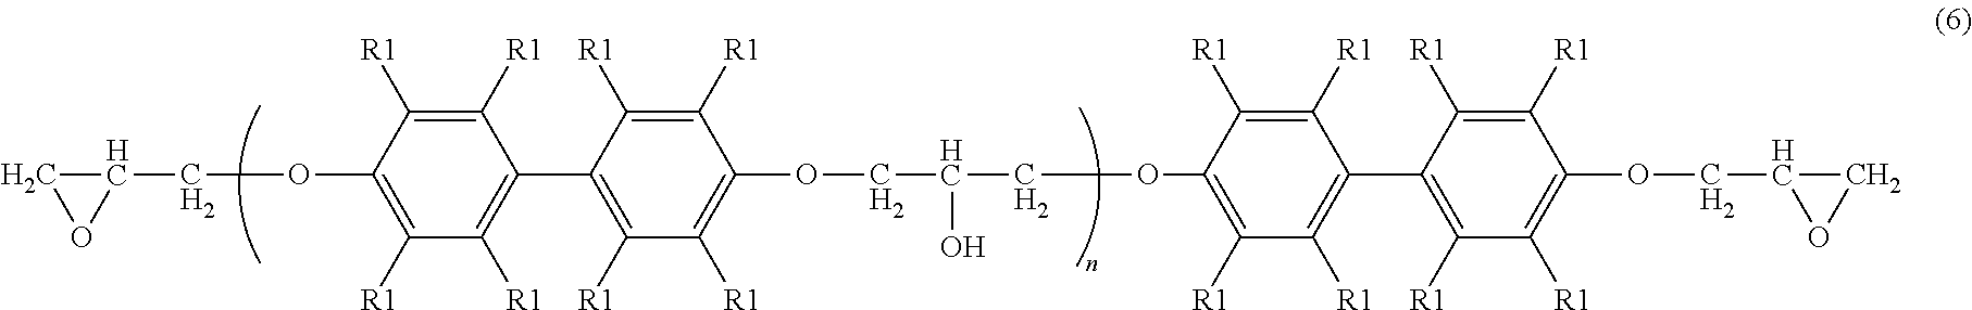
C1([R1])=C(OCC2CO2)C([R1])=C([R1])C(C2=C([R1])C([R1])=C(OCC(O)COC3=C([R1])C([R1])=C(C4=C([R1])C([R1])=C(OCC5CO5)C([R1])=C4[R1])C([R1])=C3[R1])C([R1])=C2[R1])=C1[R1]
